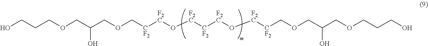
C(CCOCC(COC[CF2][F2C]O[F2C][CF2][F2C]O[F2C][CF2]COCC(COCCCO)O)O)O
